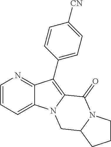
C12=CC=CN=C1C(C1=CC=C([CN])C=C1)=C1N2CC2N(C1=O)CCC2
